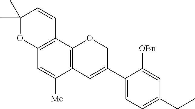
C1(C)(C)OC2=C(C=C1)C1=C(C([Me])=C2)C=C(C2=CC=C(CC)C=C2[OBn])CO1
